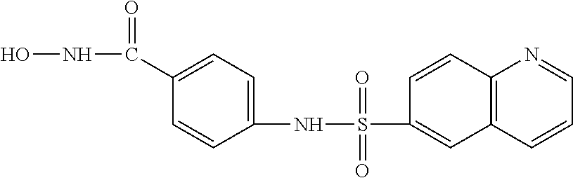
C1(S(NC2=CC=C(C(NO)=O)C=C2)(=O)=O)=CC2=C(C=C1)N=CC=C2
